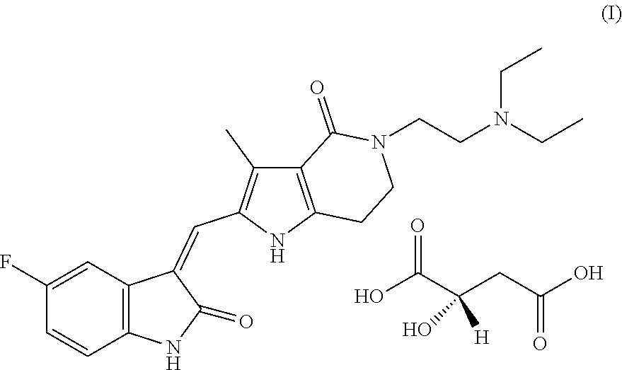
C12=C(NC(C=C3C4=C(NC3=O)C=CC(F)=C4)=C1C)CCN(CCN(CC)CC)C2=O.OC(C(CC(O)=O)([H])O)=O
